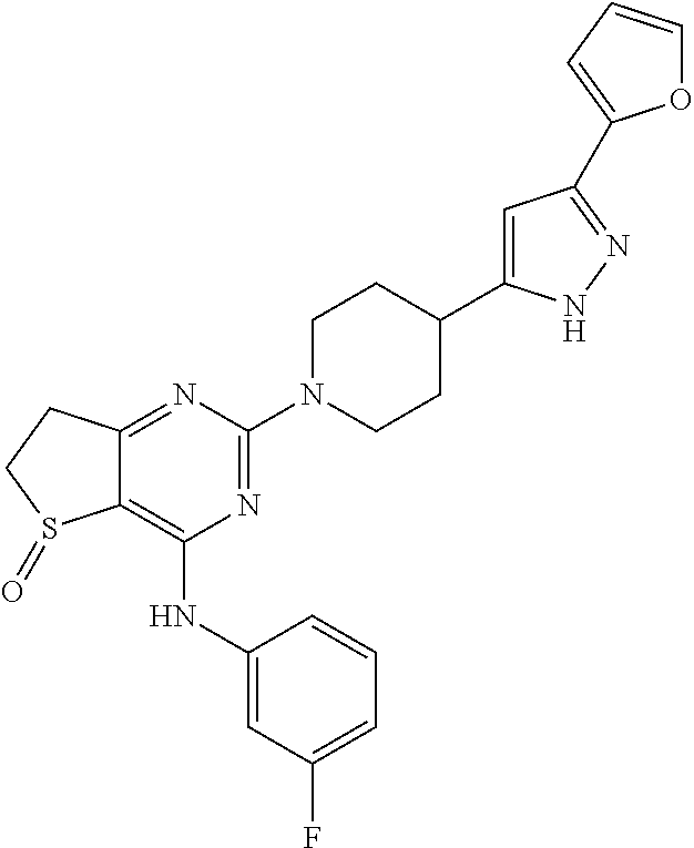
C12=C(NC3=CC(F)=CC=C3)N=C(N3CCC(C4=CC(C5=CC=CO5)=NN4)CC3)N=C1CCS2=O
